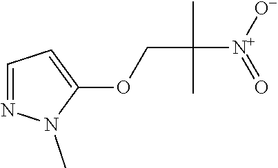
O(CC(C)(C)[N+]([O-])=O)C1=CC=NN1C
